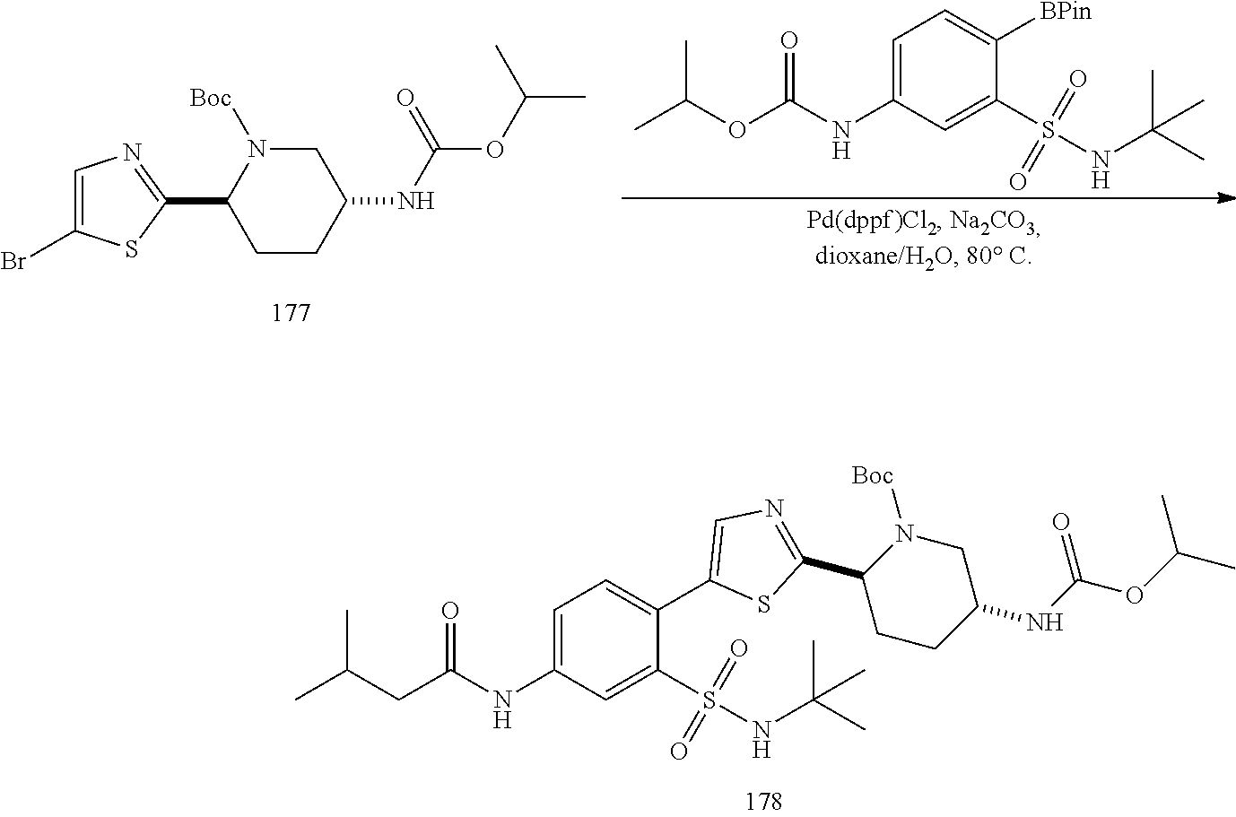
C1(C2=NC=C(Br)S2)CCC(NC(OC(C)C)=O)CN1[Boc].C1=C(NC(OC(C)C)=O)C=C(S(=O)(=O)NC(C)(C)C)C([BPin])=C1.C1=C(NC(CC(C)C)=O)C=C(S(=O)(=O)NC(C)(C)C)C(C2=CN=C(C3CCC(NC(OC(C)C)=O)CN3[Boc])S2)=C1
